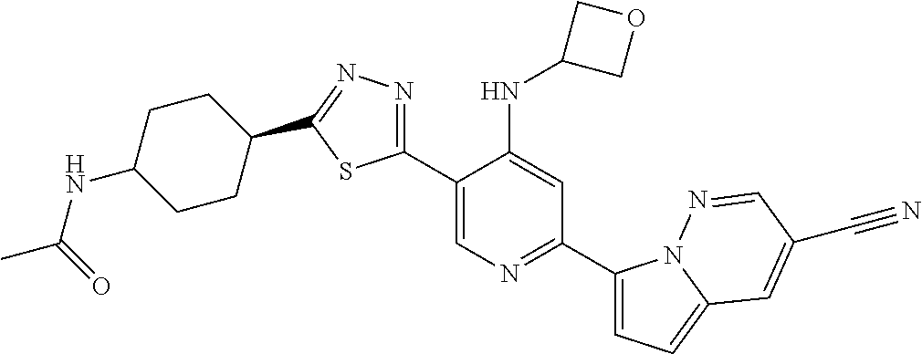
C1(C2=CN=C(C3=CC=C4N3N=CC(C#N)=C4)C=C2NC2COC2)=NN=C(C2CCC(NC(=O)C)CC2)S1
